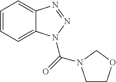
C1=CC=C2C(=C1)N=NN2C(=O)N1CCOC1
